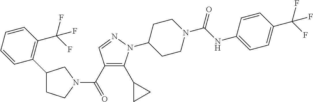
C(C1=C(C2CC2)N(C2CCN(C(=O)NC3=CC=C(C(F)(F)F)C=C3)CC2)N=C1)(=O)N1CCC(C2=C(C(F)(F)F)C=CC=C2)C1
